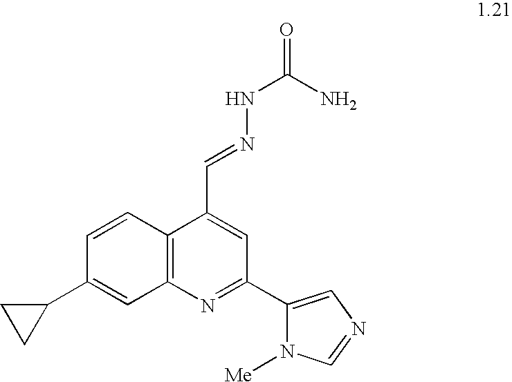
C1=CC2=C(C=C1C1CC1)N=C(C1=CN=CN1[Me])C=C2C=NNC(=O)N
